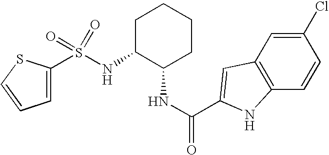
C1(S(NC2C(NC(=O)C3=CC4=C(C=CC(Cl)=C4)N3)CCCC2)(=O)=O)=CC=CS1
